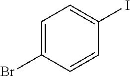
C1=C(Br)C=CC(I)=C1
